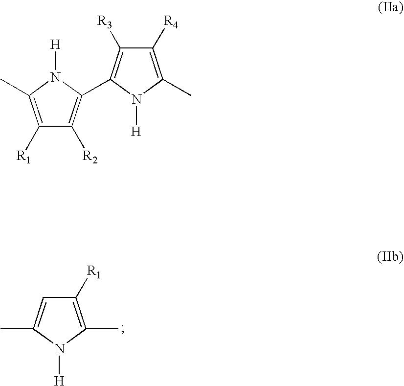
C1([R1])=C(C)N([H])C(C)=C1.C1([R4])=C(C)N([H])C(C2=C([R2])C([R1])=C(C)N2[H])=C1[R3]
